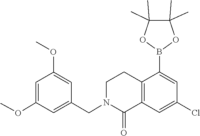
B1(C2=CC(Cl)=CC3=C2CCN(CC2=CC(OC)=CC(OC)=C2)C3=O)OC(C)(C)C(C)(C)O1
